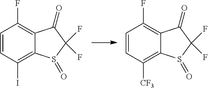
C1=CC(I)=C2C(=C1F)C(=O)C(F)(F)S2=O.C1=CC([CF3])=C2C(=C1F)C(=O)C(F)(F)S2=O
